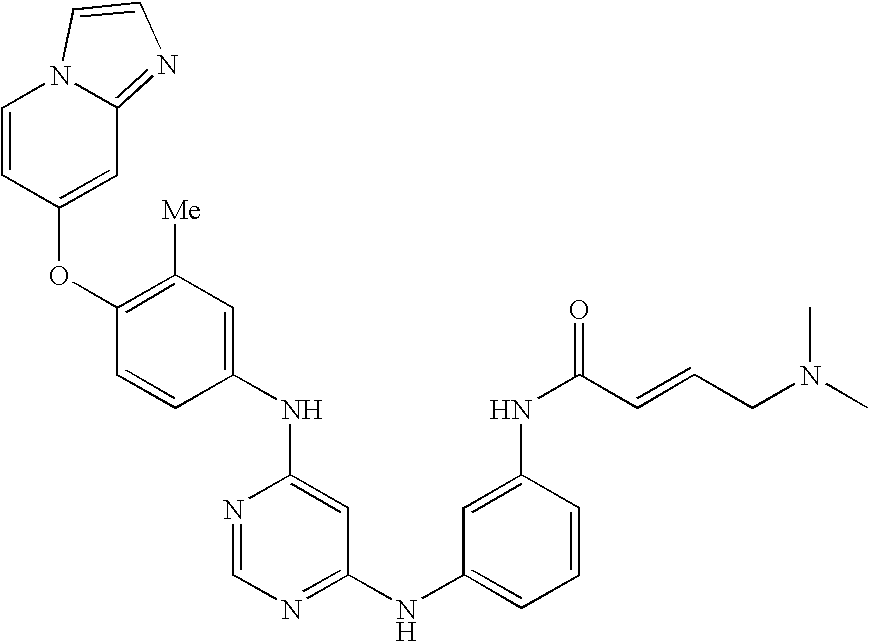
C1(NC2=CC([Me])=C(OC3=CC4=NC=CN4C=C3)C=C2)=CC(NC2=CC=CC(NC(C=CCN(C)C)=O)=C2)=NC=N1
